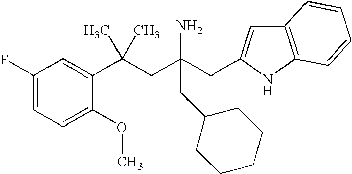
C1(OC)=CC=C(F)C=C1C(CC(CC1=CC2=C(N1)C=CC=C2)(N)CC1CCCCC1)(C)C
